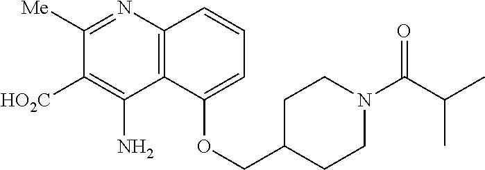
C1([Me])=NC2=C(C(N)=C1[HO2C])C(OCC1CCN(C(C(C)C)=O)CC1)=CC=C2
